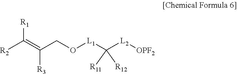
[R2]C(=C([R3])CO[L1]C([L2][OPF2])([R11])[R12])[R1]
